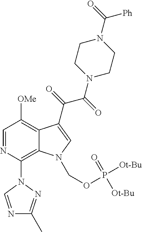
C1([OMe])=C2C(=C(N3C=NC(C)=N3)N=C1)N(COP([Ot-Bu])(=O)[Ot-Bu])C=C2C(=O)C(=O)N1CCN(C(=O)[Ph])CC1
